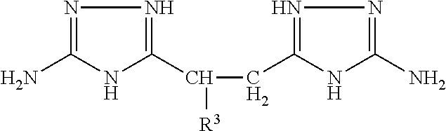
N1=C(N)NC(C(CC2=NN=C(N)N2)[R3])=N1
